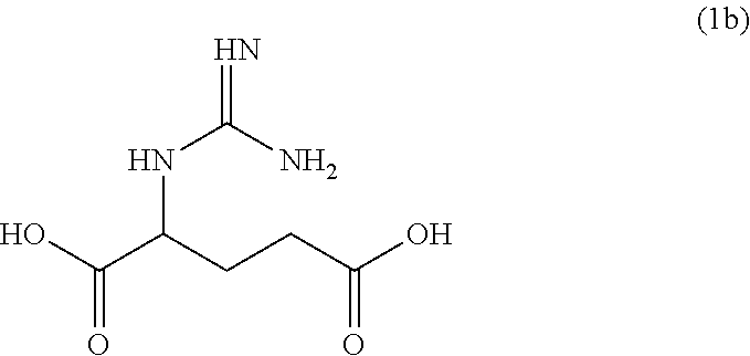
OC(C(CCC(O)=O)NC(N)=N)=O
